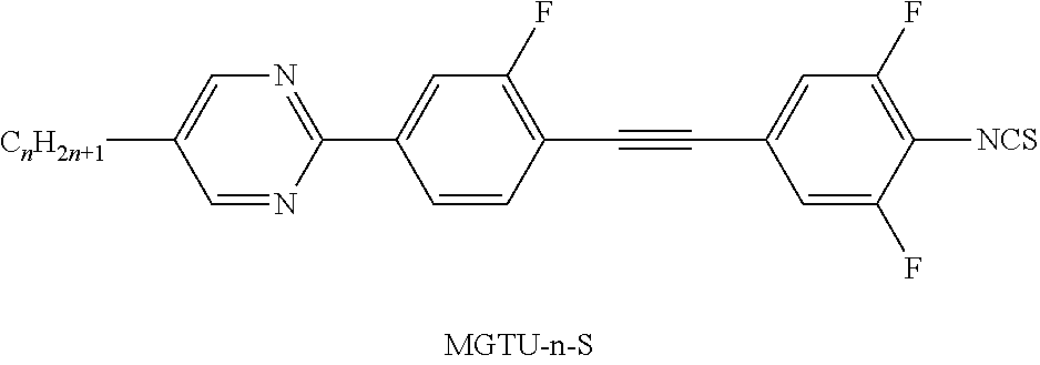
C1=NC(C2=CC(F)=C(C#CC3=CC(F)=C([NCS])C(F)=C3)C=C2)=NC=C1[CnH2n+1]
